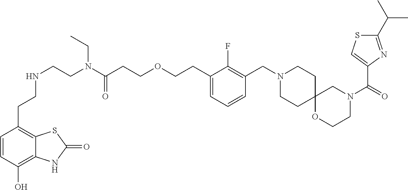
C1=CC(O)=C2C(=C1CCNCCN(C(CCOCCC1=CC=CC(CN3CCC4(CC3)OCCN(C(C3=CSC(C(C)C)=N3)=O)C4)=C1F)=O)CC)SC(=O)N2
